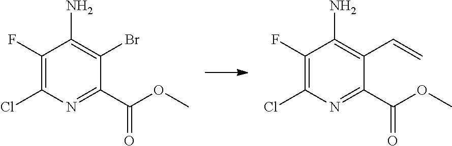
C1(F)=C(Cl)N=C(C(OC)=O)C(Br)=C1N.C1(F)=C(Cl)N=C(C(OC)=O)C(C=C)=C1N
